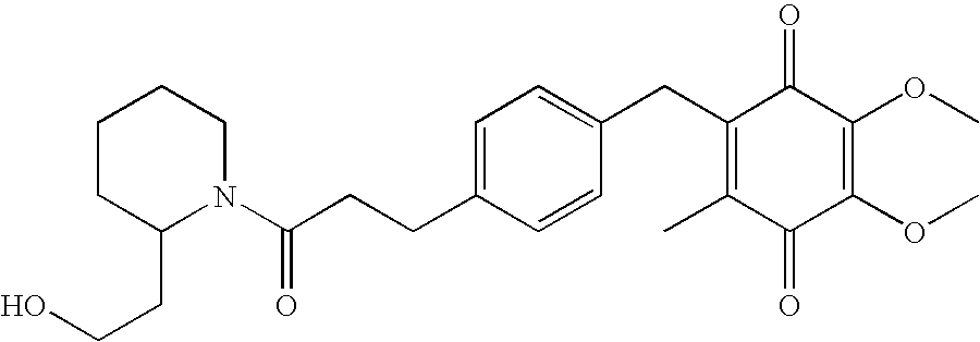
C1(=O)C(C)=C(CC2=CC=C(CCC(=O)N3CCCCC3CCO)C=C2)C(=O)C(OC)=C1OC
